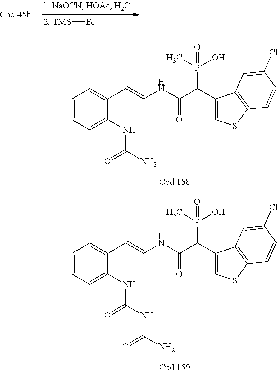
C1=CC=C(NC(N)=O)C(C=CNC(=O)C(P(C)(O)=O)C2=CSC3=C2C=C(Cl)C=C3)=C1.C1=CC=C(NC(NC(N)=O)=O)C(C=CNC(=O)C(P(C)(O)=O)C2=CSC3=C2C=C(Cl)C=C3)=C1.[TMS]Br
